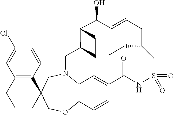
C12=C3N(CC4(CO1)C1=C(CCC4)C=C(Cl)C=C1)CC1C(C(O)C=CCC(CC)CS(=O)(=O)NC(=O)C(=C3)C=C2)CC1
